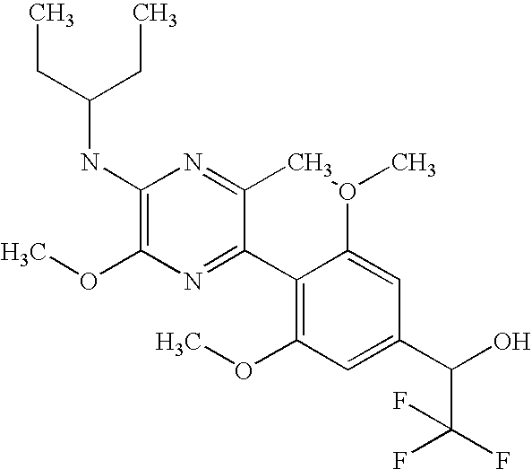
C1(NC(CC)CC)=C(OC)N=C2C(=N1)CO(C)C1=CC(C(O)C(F)(F)F)=CC(OC)=C21
